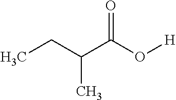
CCC(C(O[H])=O)C
